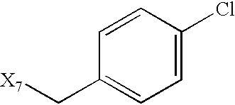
C1=CC(Cl)=CC=C1C[X7]
